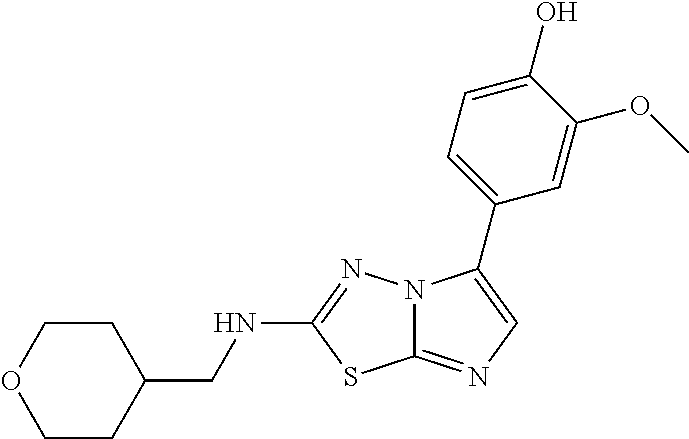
C1CC(CNC2=NN3C(=NC=C3C3=CC=C(O)C(OC)=C3)S2)CCO1
